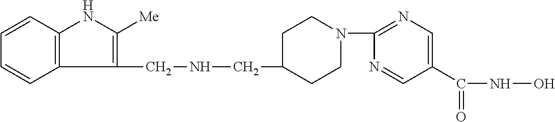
C1CN(C2=NC=C(C(=O)NO)C=N2)CCC1CNCC1=C([Me])NC2=C1C=CC=C2
